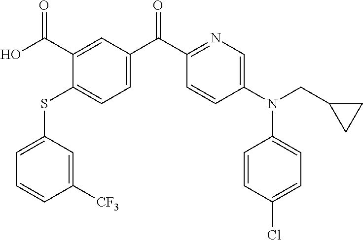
C1=C(SC2=CC=C(C(C3=NC=C(N(C4=CC=C(Cl)C=C4)CC4CC4)C=C3)=O)C=C2C(O)=O)C=C([CF3])C=C1
